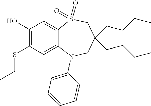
OC1=C(SCC)C=C2C(=C1)S(=O)(=O)CC(CCCC)(CCCC)CN2C1=CC=CC=C1
